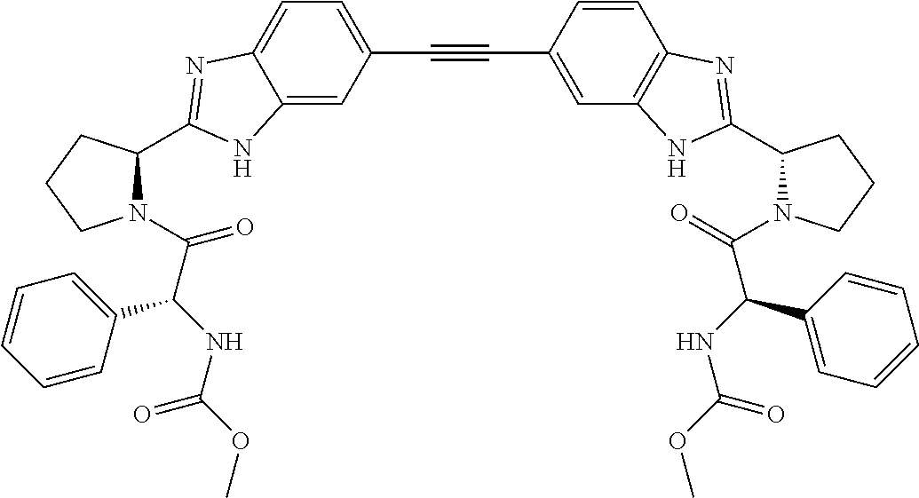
N1(C(C(NC(OC)=O)C2=CC=CC=C2)=O)C(C2=NC3=CC=C(C#CC4=CC5=C(C=C4)N=C(C4N(C(=O)C(NC(OC)=O)C6=CC=CC=C6)CCC4)N5)C=C3N2)CCC1
